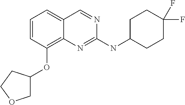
C1=CC(OC2COCC2)=C2C(=C1)C=NC(NC1CCC(F)(F)CC1)=N2
